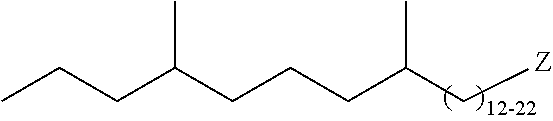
C(C(C[Z])C)CCC(CCC)C
